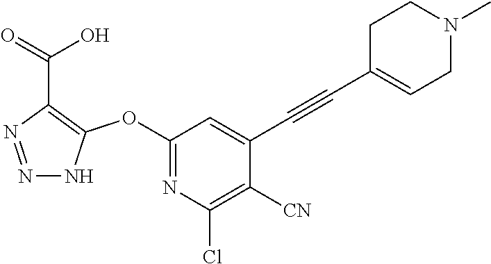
C1(OC2=C(C(=O)O)N=NN2)=NC(Cl)=C([CN])C(C#CC2=CCN(C)CC2)=C1
